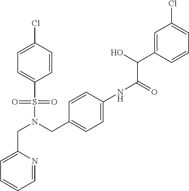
C(N(S(=O)(=O)C1=CC=C(Cl)C=C1)CC1=CC=C(NC(C(O)C2=CC(Cl)=CC=C2)=O)C=C1)C1=CC=CC=N1
